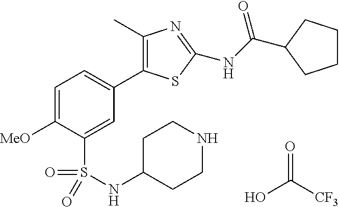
OC([CF3])=O.C1(C)=C(C2=CC=C([MeO])C(S(=O)(=O)NC3CCNCC3)=C2)SC(NC(=O)C2CCCC2)=N1
